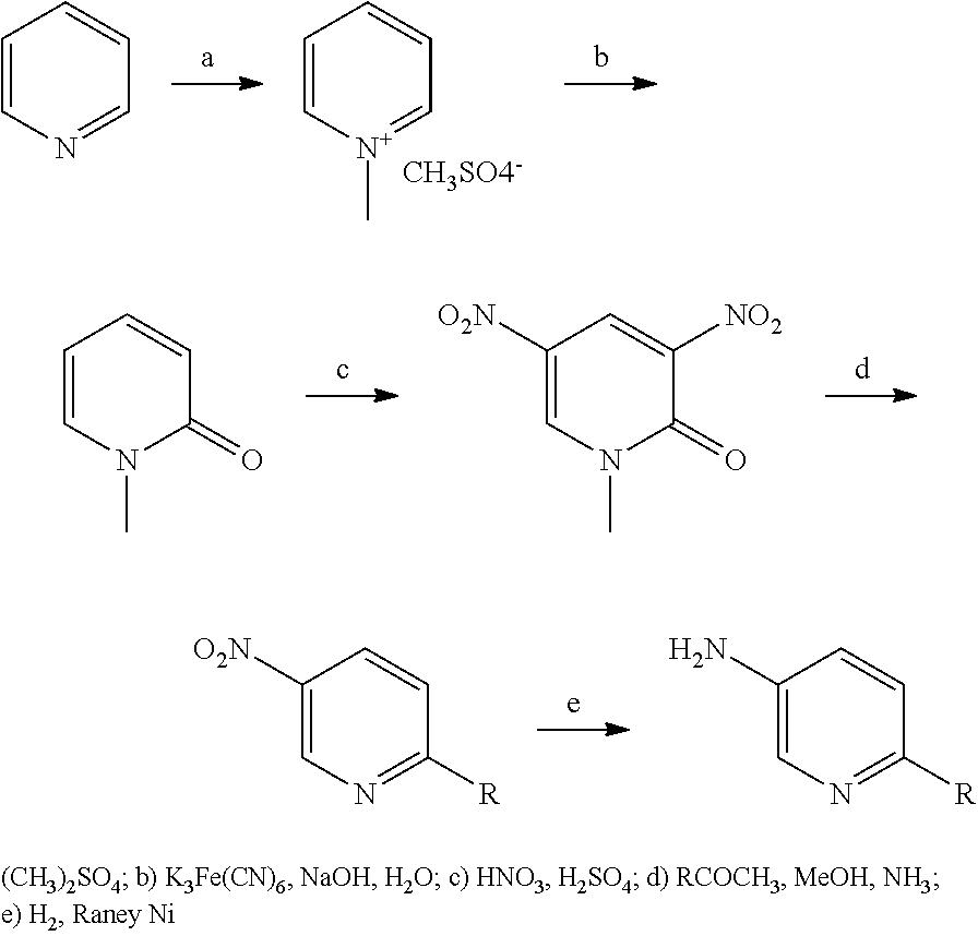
C1=C[N+](C)=CC=C1.C1=CN=CC=C1.C1([O2N])=CN(C)C(=O)C([NO2])=C1.C1=CN(C)C(=O)C=C1.C1([O2N])=CN=C([R])C=C1.C1(N)=CN=C([R])C=C1
